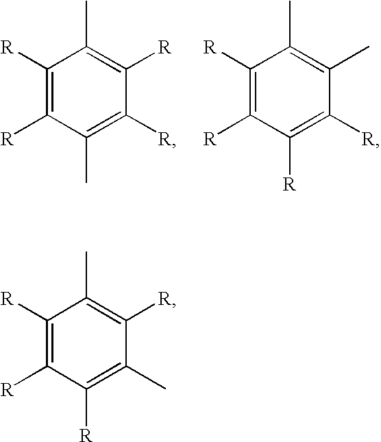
C1([R])=C([R])C(C)=C([R])C([R])=C1C.C1([R])=C([R])C([R])=C([R])C(C)=C1C.C1([R])=C([R])C([R])=C(C)C([R])=C1C
